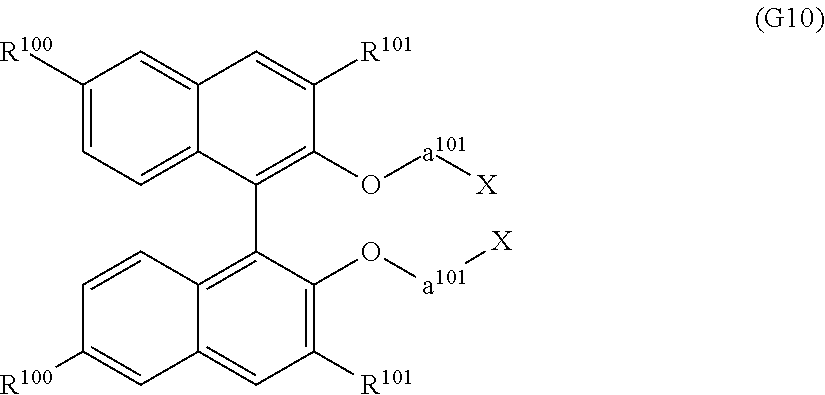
C1([R100])=CC=C2C(=C1)C=C([R101])C(O[a101][X])=C2C1=C2C(=CC([R101])=C1O[a101][X])C=C([R100])C=C2
